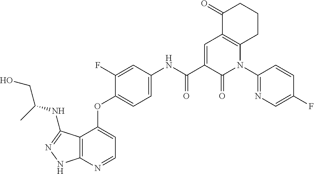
C12=C(N=CC=C1OC1=CC=C(NC(C3=CC4=C(N(C5=NC=C(F)C=C5)C3=O)CCCC4=O)=O)C=C1F)NN=C2NC(CO)C
